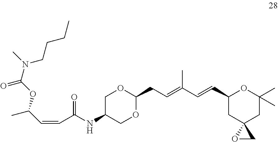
C1C(NC(C=CC(C)OC(N(CCCC)C)=O)=O)COC(CC=C(C=CC2CC3(CC(C)(C)O2)OC3)C)O1
